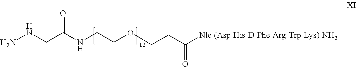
O=C(NCCOCCC([Nle-(Asp-His-D-Phe-Arg-Trp-Lys)-NH2])=O)CNN
